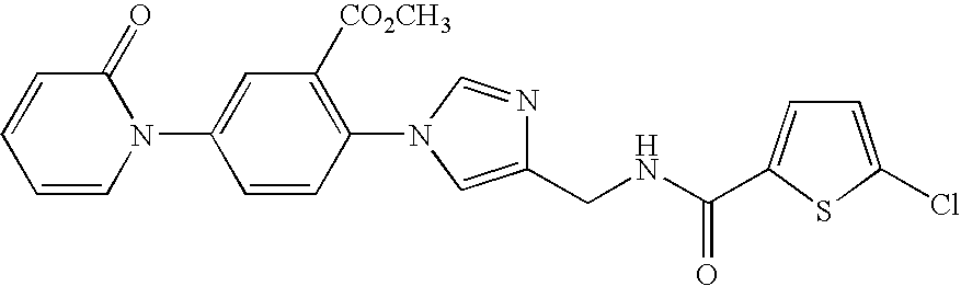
C1=CC=CN(C2=CC([CO2CH3])=C(N3C=NC(CNC(=O)C4=CC=C(Cl)S4)=C3)C=C2)C1=O
